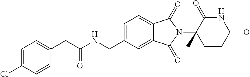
C1=C(Cl)C=CC(CC(NCC2=CC=C3C(=C2)C(=O)N(C2(C)CCC(=O)NC2=O)C3=O)=O)=C1
